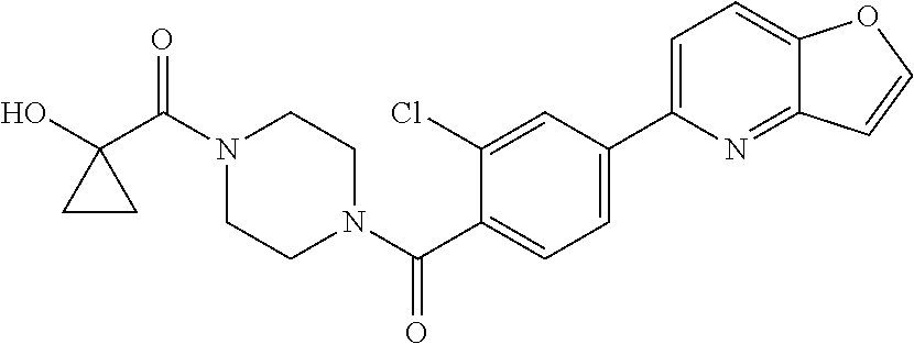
OC1(C(N2CCN(C(=O)C3=CC=C(C4=CC=C5C(=N4)C=CO5)C=C3Cl)CC2)=O)CC1
